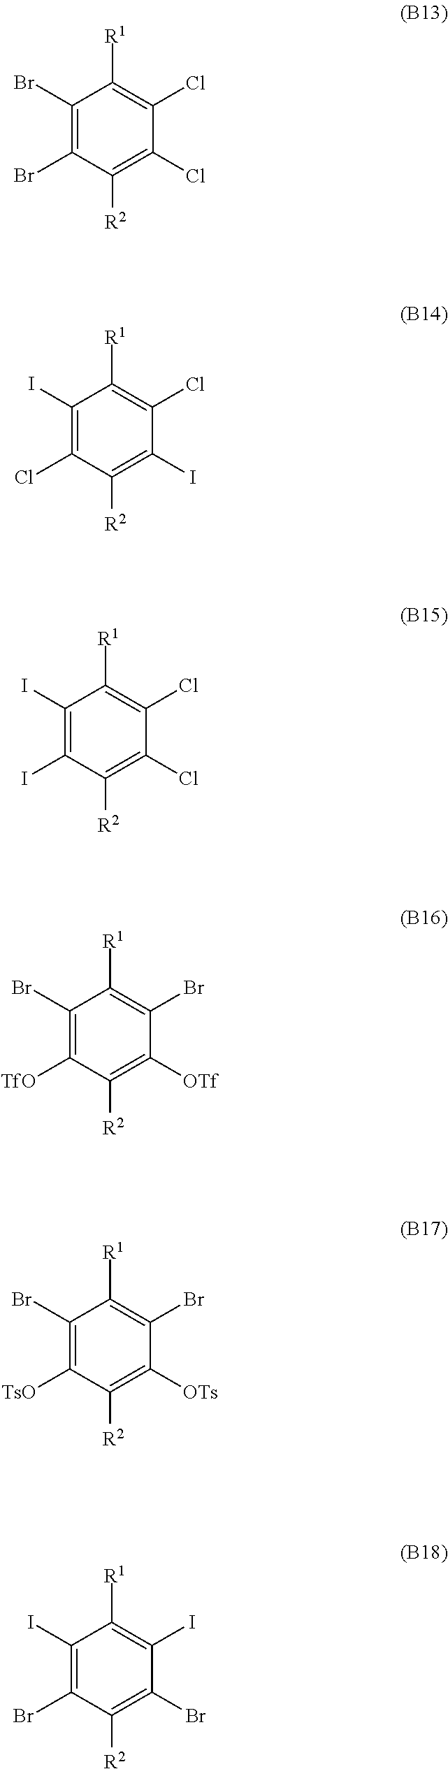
C1(Br)=C(Br)C([R2])=C(Cl)C(Cl)=C1[R1].C1(I)=C(Cl)C([R2])=C(I)C(Cl)=C1[R1].C1(I)=C(I)C([R2])=C(Cl)C(Cl)=C1[R1].C1(Br)=C([TfO])C([R2])=C([OTf])C(Br)=C1[R1].C1(Br)=C([TsO])C([R2])=C([OTs])C(Br)=C1[R1].C1(I)=C(Br)C([R2])=C(Br)C(I)=C1[R1]
